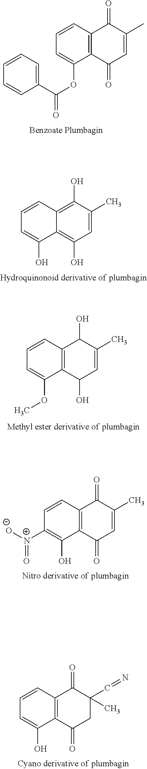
C1=CC2=C(C(OC(C3=CC=CC=C3)=O)=C1)C(=O)C=C(C)C2=O.C1(O)=C2C(=C(O)C=C1C)C(O)=CC=C2.C1(O)C2=C(C(O)C=C1C)C(OC)=CC=C2.C1(=O)C2=C(C(=O)C=C1C)C(O)=C([N+]([O-])=O)C=C2.C1=CC2=C(C(O)=C1)C(=O)CC(C=N)(C)C2=O
